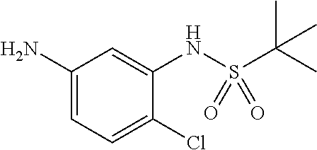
C1(N)=CC=C(Cl)C(NS(C(C)(C)C)(=O)=O)=C1
